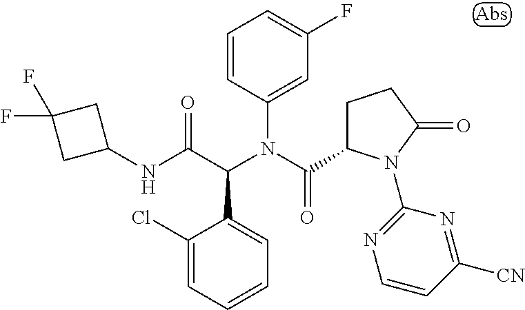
C1=CC(N(C(C2CCC(=O)N2C2=NC=CC([CN])=N2)=O)C(C(NC2CC(F)(F)C2)=O)C2=CC=CC=C2Cl)=CC(F)=C1
